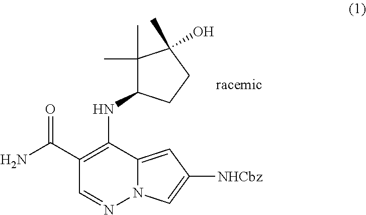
C1(C(=O)N)=C(NC2C(C)(C)C(C)(O)CC2)C2=CC([NHCbz])=CN2N=C1
